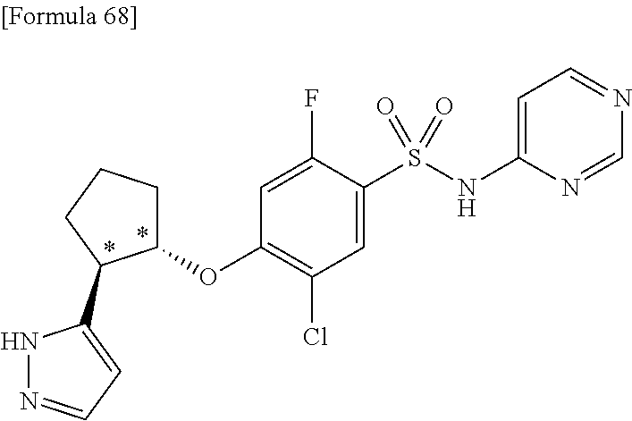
O(C1=C(Cl)C=C(S(NC2=CC=NC=N2)(=O)=O)C(F)=C1)C1CCCC1C1=CC=NN1
